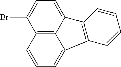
C12=C3C(=CC=C1Br)C1=C(C3=CC=C2)C=CC=C1
